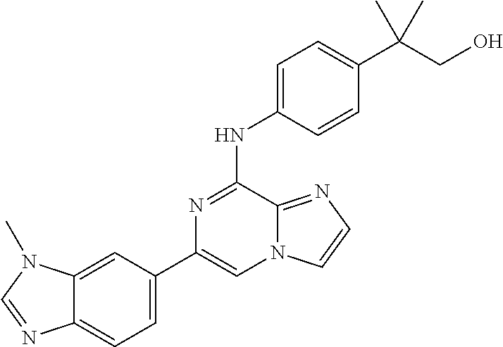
C1(C2=CC=C3C(=C2)N(C)C=N3)=CN2C(=NC=C2)C(NC2=CC=C(C(CO)(C)C)C=C2)=N1
